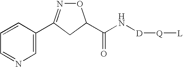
C1(C2=NOC(C(N[D][Q][L])=O)C2)=CN=CC=C1
